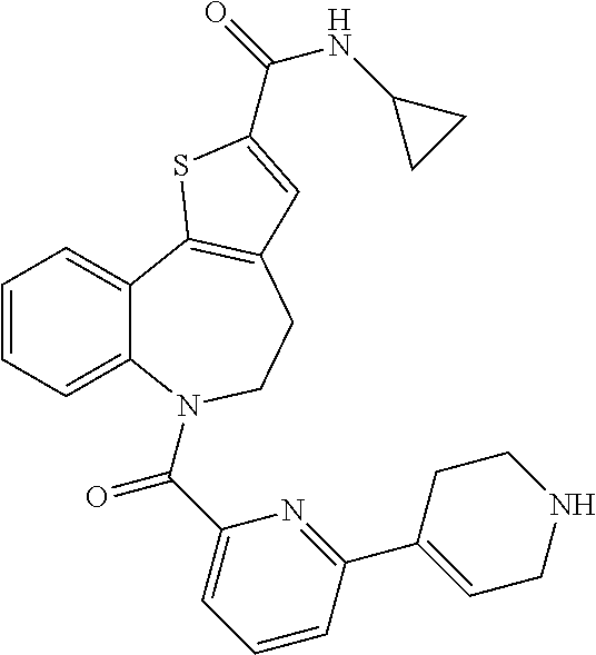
C1=CC=C2C(=C1)C1=C(CCN2C(C2=CC=CC(C3=CCNCC3)=N2)=O)C=C(C(=O)NC2CC2)S1
